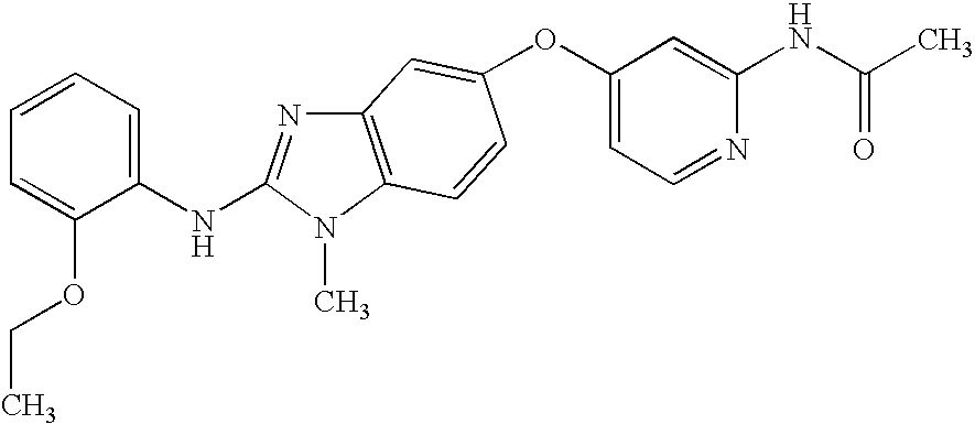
O(C1=CC=NC(NC(C)=O)=C1)C1=CC2=C(N(C)C(NC3=CC=CC=C3OCC)=N2)C=C1
